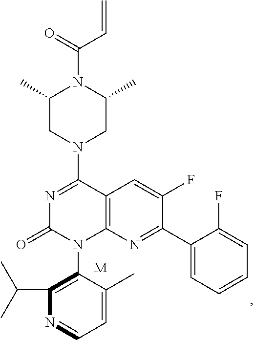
C12=C(N=C(C3=CC=CC=C3F)C(F)=C1)N(C1=C(C(C)C)N=CC=C1C)C(=O)N=C2N1CC(C)N(C(=O)C=C)C(C)C1.[M]
